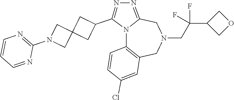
N12C3=C(CN(CC(C4COC4)(F)F)CC1=NN=C2C1CC2(C1)CN(C1=NC=CC=N1)C2)C=C(Cl)C=C3
